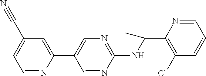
C1(NC(C2=C(Cl)C=CC=N2)(C)C)=NC=C(C2=CC(C#N)=CC=N2)C=N1
